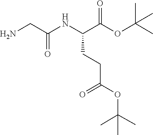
C(C(NC(CN)=O)CCC(=O)OC(C)(C)C)(=O)OC(C)(C)C
